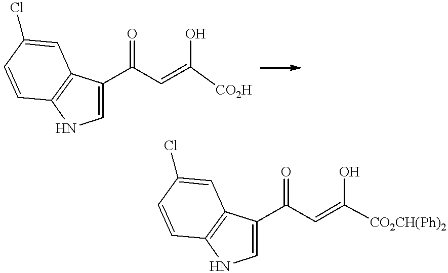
C1(C(C=C([CO2H])O)=O)=CNC2=C1C=C(Cl)C=C2.C1(C(C=C(O)[CO2CH(Ph)2])=O)=CNC2=C1C=C(Cl)C=C2
